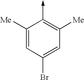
C1([Me])=CC(Br)=CC([Me])=C1->C
